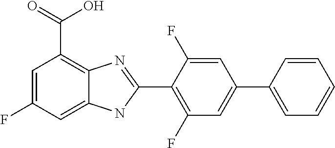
C1=C(F)C=C2C(=C1C(=O)O)N=C(C1=C(F)C=C(C3=CC=CC=C3)C=C1F)N2
